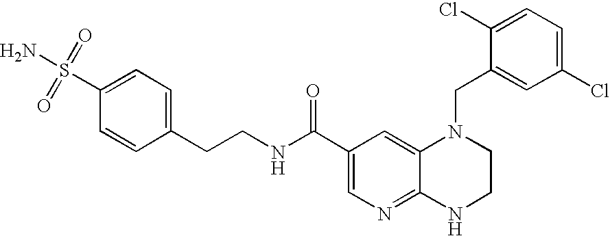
C1(Cl)=CC=C(Cl)C=C1CN1C2=CC(C(=O)NCCC3=CC=C(S(N)(=O)=O)C=C3)=CN=C2NCC1
